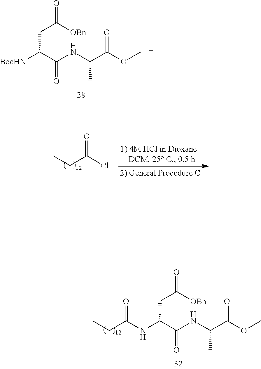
[BocHN]C(C(NC(C(OC)=O)C)=O)CC([OBn])=O.CCC(Cl)=O.C(C(NC(C(OC)=O)C)=O)(CC([OBn])=O)NC(CC)=O
